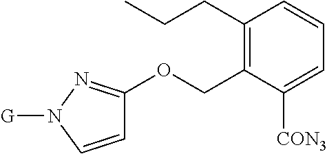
C1=CN([G])N=C1OCC1=C(CCC)C=CC=C1[CON3]
